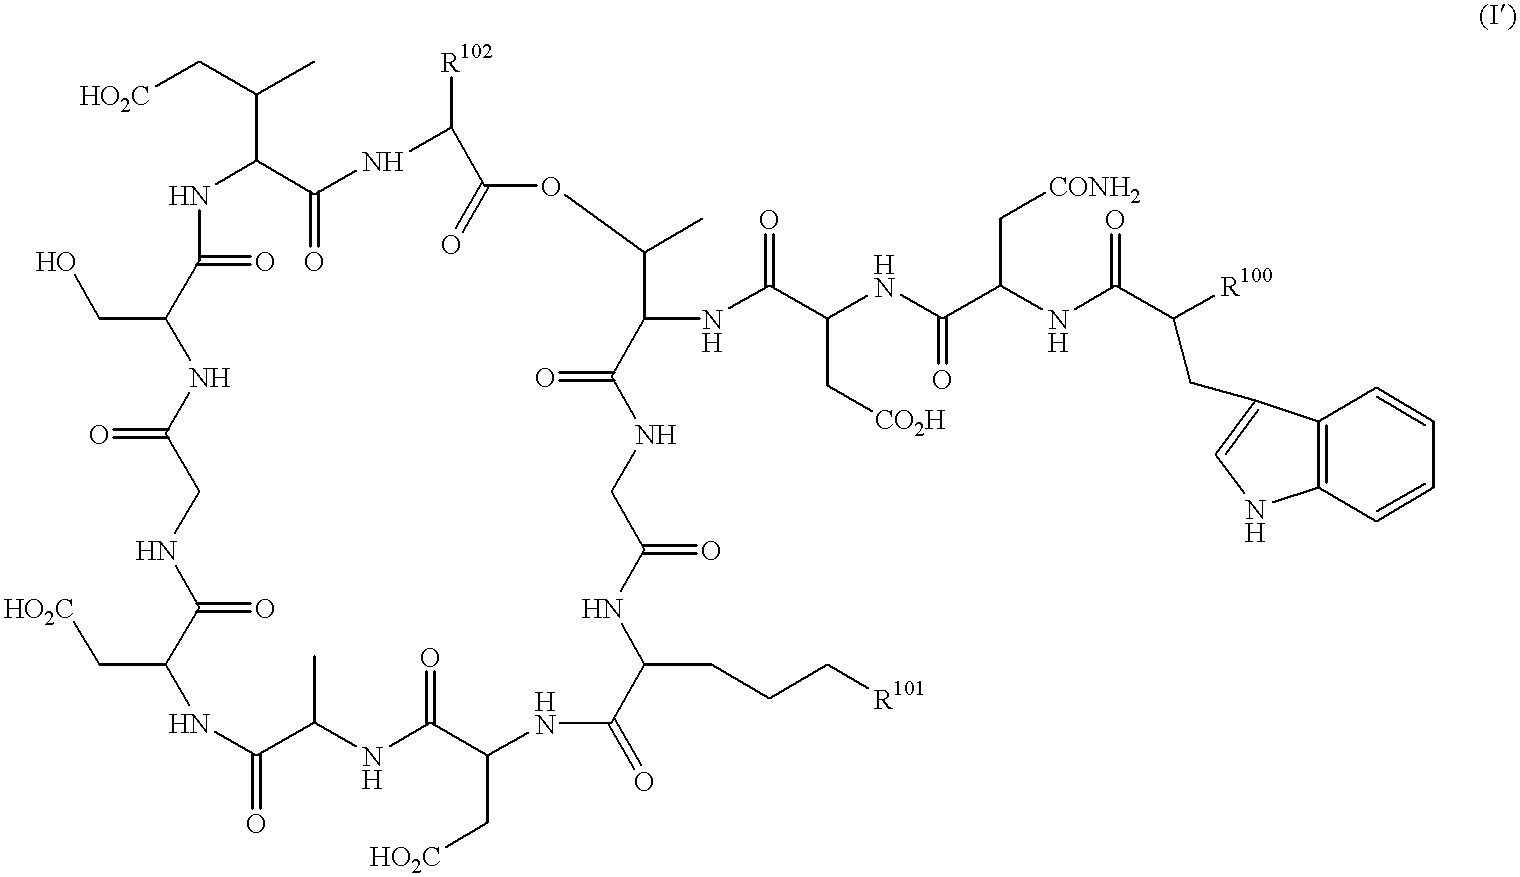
[HO2C]CC(C)C1NC(=O)C(CO)NC(=O)CNC(=O)C(C[HO2C])NC(=O)C(C)NC(=O)C(C[HO2C])NC(=O)C(CCC[R101])NC(=O)CNC(=O)C(NC(C(NC(C(NC(=O)C([R100])CC2=CNC3=C2C=CC=C3)C[CONH2])=O)C[CO2H])=O)C(C)OC(=O)C([R102])NC1=O
